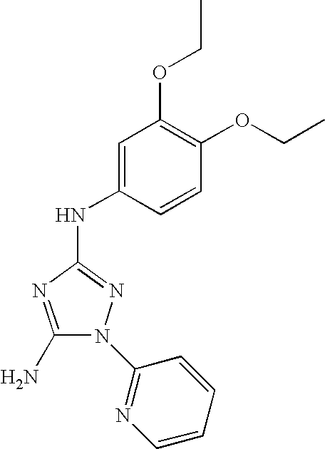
C1(N)=NC(NC2=CC(OCC)=C(OCC)C=C2)=NN1C1=NC=CC=C1
